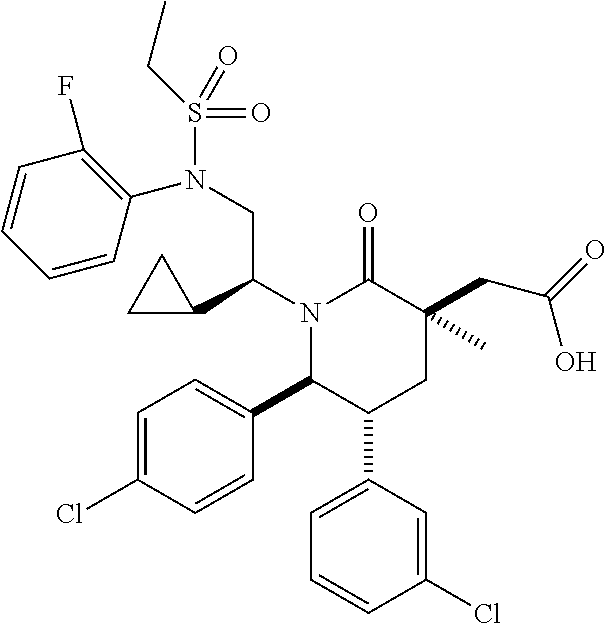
N(CC(C1CC1)N1C(C2=CC=C(Cl)C=C2)C(C2=CC=CC(Cl)=C2)CC(C)(CC(=O)O)C1=O)(S(=O)(=O)CC)C1=C(F)C=CC=C1
